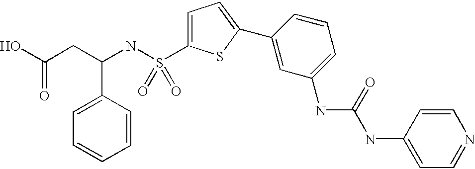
OC(CC(NS(=O)(=O)C1=CC=C(C2=CC(NC(NC3=CC=NC=C3)=O)=CC=C2)S1)C1=CC=CC=C1)=O
